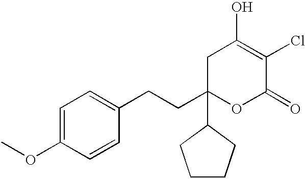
C1(OC)=CC=C(CCC2(C3CCCC3)OC(=O)C(Cl)=C(O)C2)C=C1
